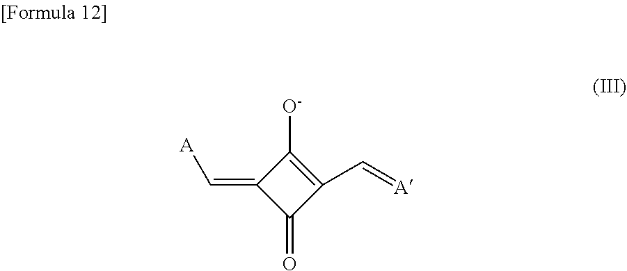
C1([O-])=C(C=[A])C(=O)C1=C[A]
